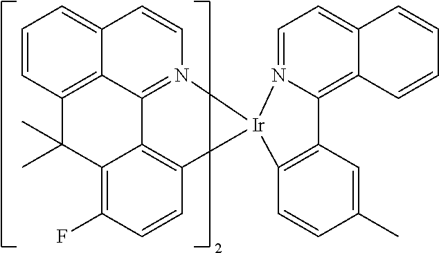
C1=CC2=C3C(=C1)C=CN1=C3C3=C(C=CC(F)=C3C2(C)C)[Ir]12N1=CC=C3C(=C1C1=C2C=CC(C)=C1)C=CC=C3
